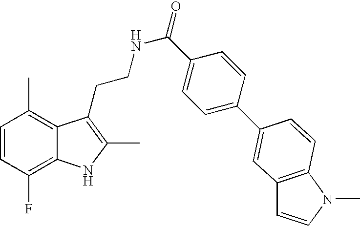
C1=CC(F)=C2C(=C1C)C(CCNC(=O)C1=CC=C(C3=CC4=C(N(C)C=C4)C=C3)C=C1)=C(C)N2
